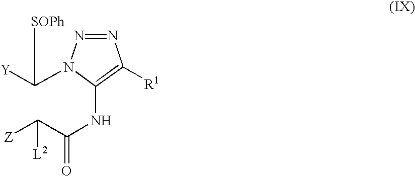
[Y]C(N1N=NC([R1])=C1NC(C([Z])[L2])=O)[SOPh]
